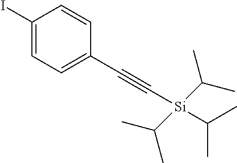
C1(I)=CC=C(C#C[Si](C(C)C)(C(C)C)C(C)C)C=C1
